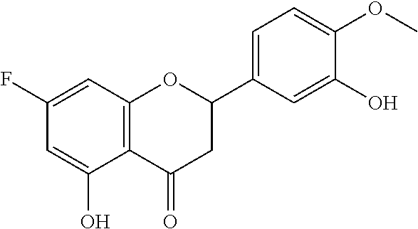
C1=C(O)C2=C(C=C1F)OC(C1=CC=C(OC)C(O)=C1)CC2=O
